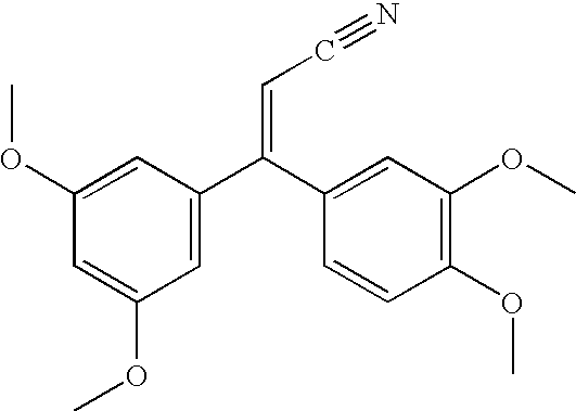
C1=C(OC)C=C(OC)C=C1C(C1=CC(OC)=C(OC)C=C1)=CC#N
